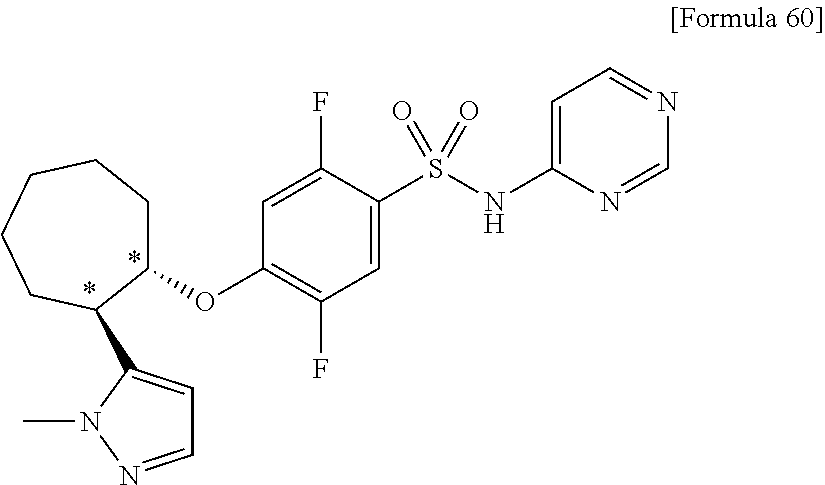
O(C1=C(F)C=C(S(NC2=CC=NC=N2)(=O)=O)C(F)=C1)C1CCCCCC1C1=CC=NN1C
